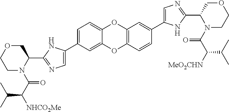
C1=C(C2=CN=C(C3N(C(=O)C([NHCO2Me])C(C)C)CCOC3)N2)C=C2C(=C1)OC1=C(O2)C=CC(C2=CN=C(C3N(C(=O)C([MeO2CHN])C(C)C)CCOC3)N2)=C1
